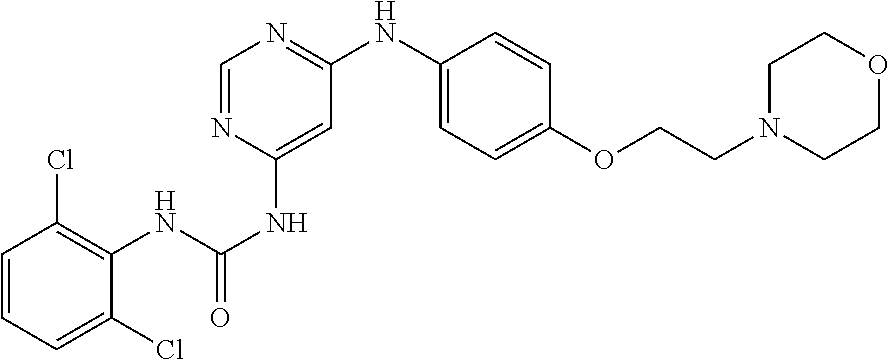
C1=CC=C(Cl)C(NC(=O)NC2=CC(NC3=CC=C(OCCN4CCOCC4)C=C3)=NC=N2)=C1Cl
